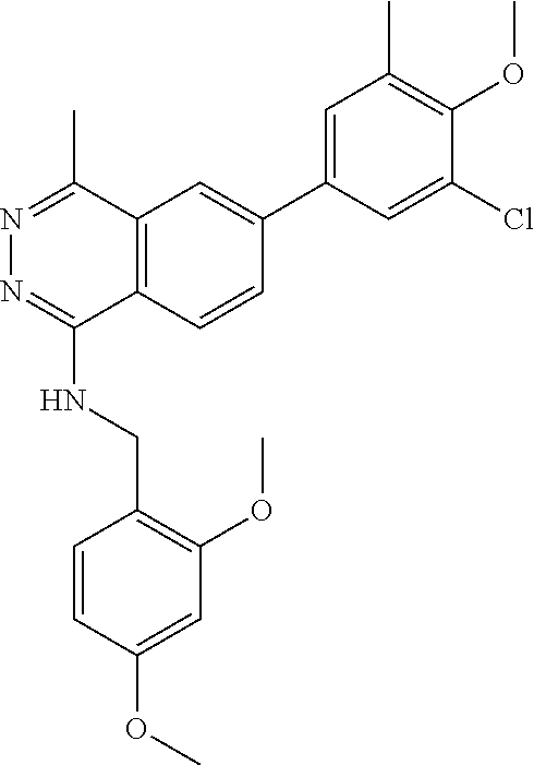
C1=C(C2=CC3=C(C=C2)C(NCC2=C(OC)C=C(OC)C=C2)=NN=C3C)C=C(Cl)C(OC)=C1C
